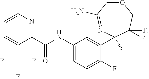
O1CC(N)=NC(CC)(C2=CC(NC(C3=NC=CC=C3C(F)(F)F)=O)=CC=C2F)C(F)(F)C1
